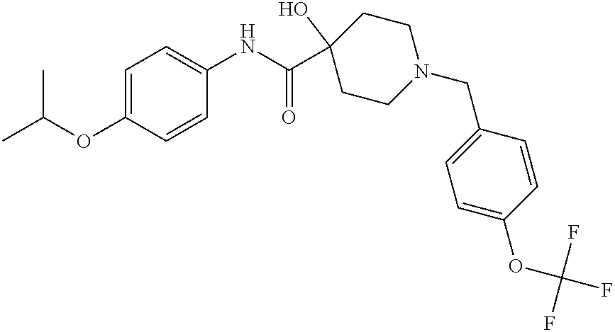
C1=C(OC(C)C)C=CC(NC(C2(O)CCN(CC3=CC=C(OC(F)(F)F)C=C3)CC2)=O)=C1
